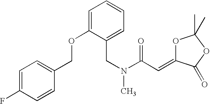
C1=C(OCC2=CC=C(F)C=C2)C(CN(C(C=C2OC(C)(C)OC2=O)=O)C)=CC=C1
